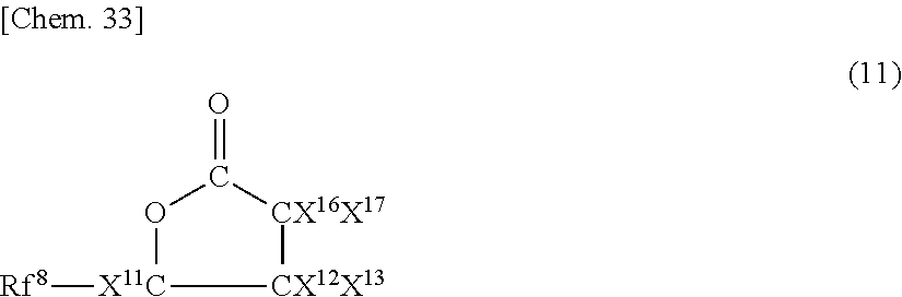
[X11C]1([Rf8])OC(=O)[CX16X17][CX12X13]1
